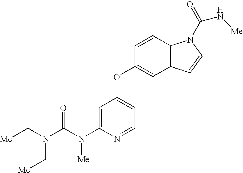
N(C(N(C1=CC(OC2=CC3=C(C=C2)N(C(=O)N[Me])C=C3)=CC=N1)[Me])=O)(C[Me])C[Me]
